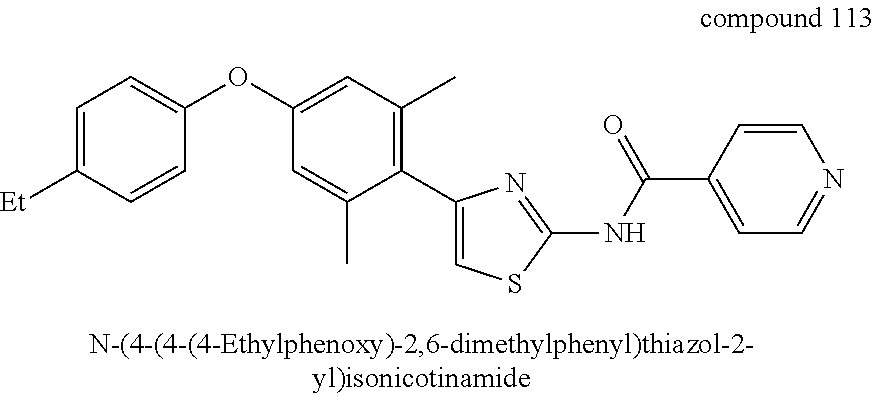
C1=C([Et])C=CC(OC2=CC(C)=C(C3=CSC(NC(C4=CC=NC=C4)=O)=N3)C(C)=C2)=C1
